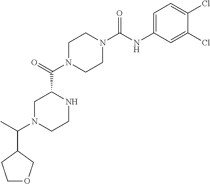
C1N(C(C2CN(C(C3CCOC3)C)CCN2)=O)CCN(C(NC2=CC=C(Cl)C(Cl)=C2)=O)C1
